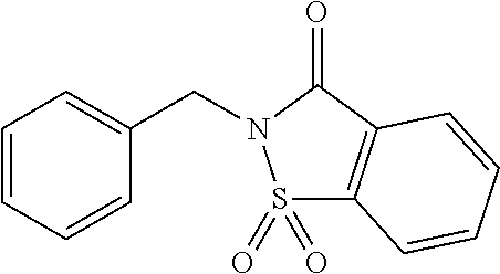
C1=CC=CC(CN2S(=O)(=O)C3=C(C2=O)C=CC=C3)=C1
